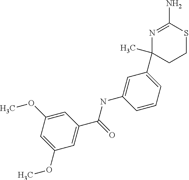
CC1(C2=CC=CC(NC(C3=CC(OC)=CC(OC)=C3)=O)=C2)CCSC(N)=N1
